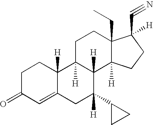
C1C2([H])C([H])(C3([H])C(CC)(C1)C(C#N)([H])CC3)C(C1CC1)([H])CC1=CC(=O)CCC21[H]
